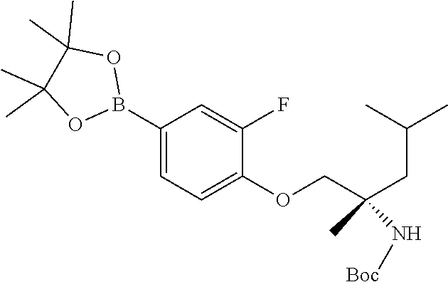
C1(B2OC(C)(C)C(C)(C)O2)=CC=C(OCC(CC(C)C)(C)N[Boc])C(F)=C1
